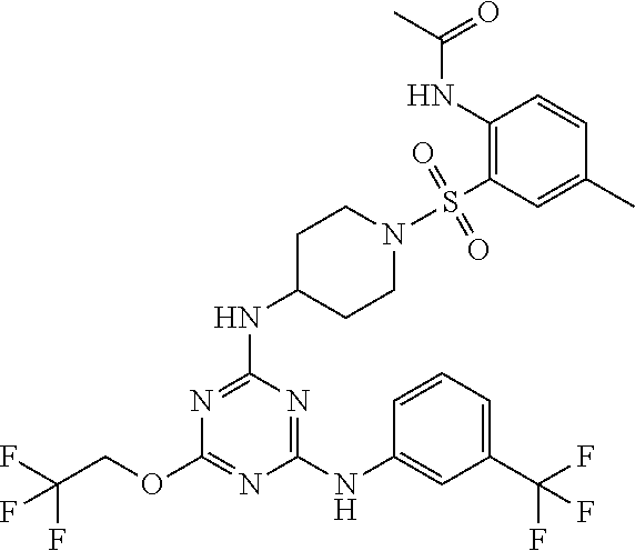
FC(COC1=NC(NC2=CC(C(F)(F)F)=CC=C2)=NC(NC2CCN(S(C3=C(NC(=O)C)C=CC(C)=C3)(=O)=O)CC2)=N1)(F)F
